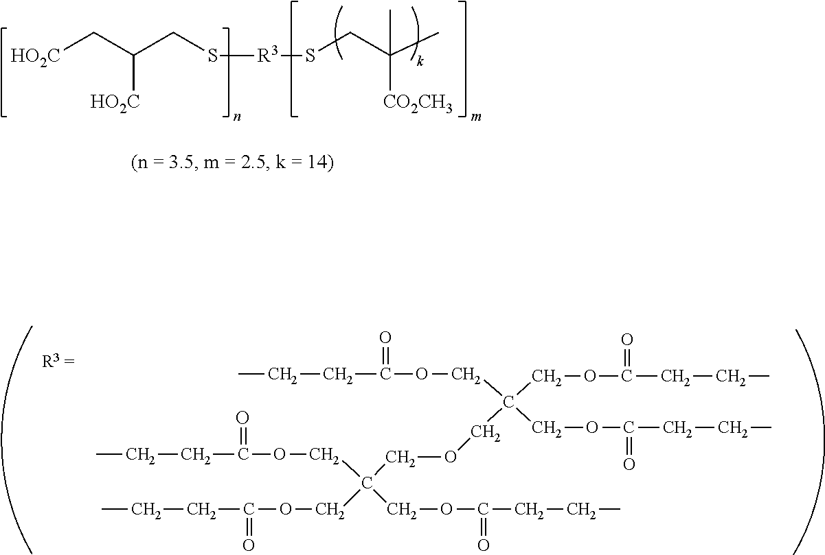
C([HO2C])(C[HO2C])CS[R3]SCC(C)(C)[CO2CH3].C(COC(CCC)=O)(COC(CCC)=O)(COC(CCC)=O)COCC(COC(CCC)=O)(COC(CCC)=O)COC(CCC)=O
